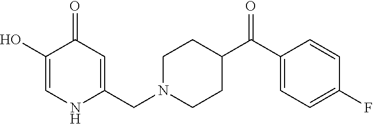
C1(O)=CNC(CN2CCC(C(C3=CC=C(F)C=C3)=O)CC2)=CC1=O
